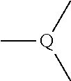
C[Q](C)C
